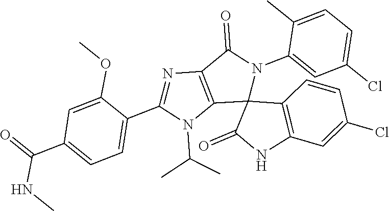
C12=C(C(=O)N(C3=CC(Cl)=CC=C3C)C13C(=O)NC1=C3C=CC(Cl)=C1)N=C(C1=CC=C(C(=O)NC)C=C1OC)N2C(C)C
